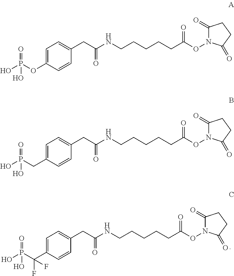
C1=C(OP(O)(=O)O)C=CC(CC(NCCCCCC(ON2C(=O)CCC2=O)=O)=O)=C1.C1=C(CP(O)(=O)O)C=CC(CC(NCCCCCC(ON2C(=O)CCC2=O)=O)=O)=C1.C1=C(C(P(O)(=O)O)(F)F)C=CC(CC(NCCCCCC(ON2C(=O)CCC2=O)=O)=O)=C1
